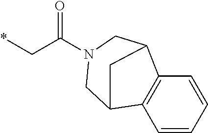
*CC(N1CC2C3=C(C(C1)C2)C=CC=C3)=O
